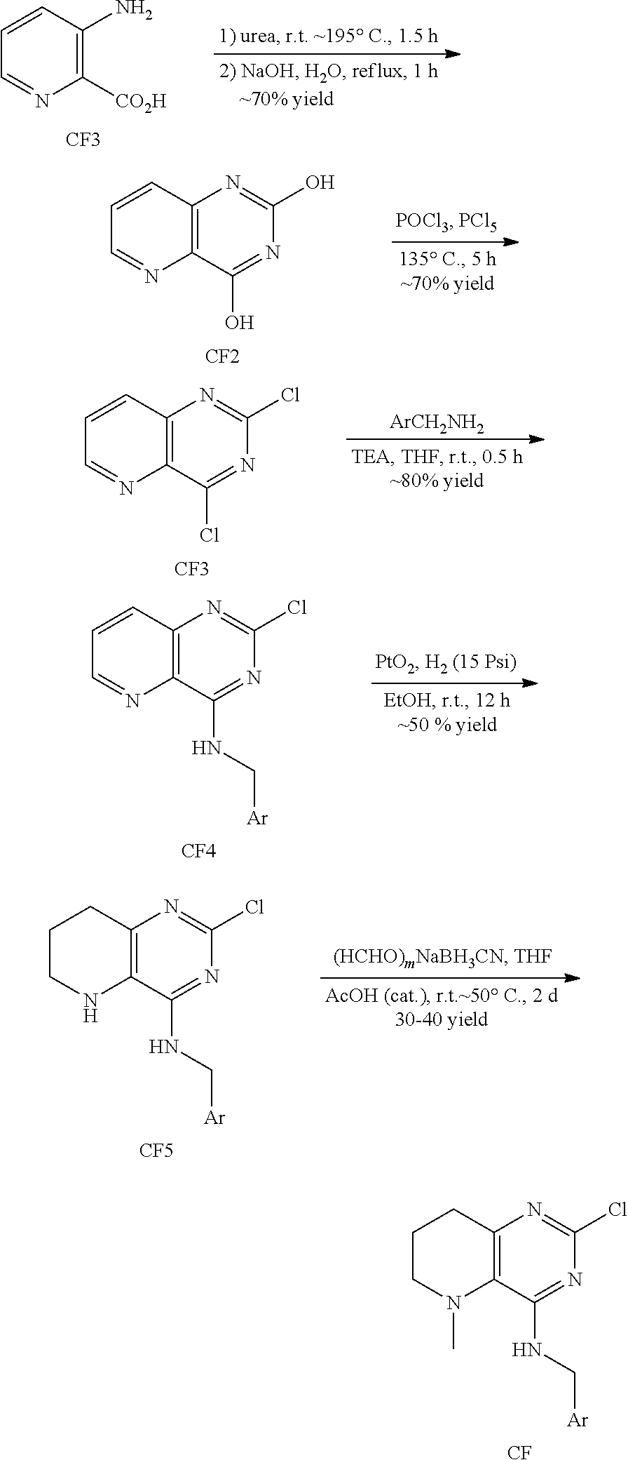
C1([CO2H])=C(N)C=CC=N1.[CF3].C12=C(C=CC=N1)N=C(O)N=C2O.[CF2].C12=C(C=CC=N1)N=C(Cl)N=C2Cl.[CF3].[ArCH2NH2].C12=C(C=CC=N1)N=C(Cl)N=C2NC[Ar].[CF4].C12=C(CCCN1)N=C(Cl)N=C2NC[Ar].[CF5].C12=C(CCCN1C)N=C(Cl)N=C2NC[Ar].[CF]
